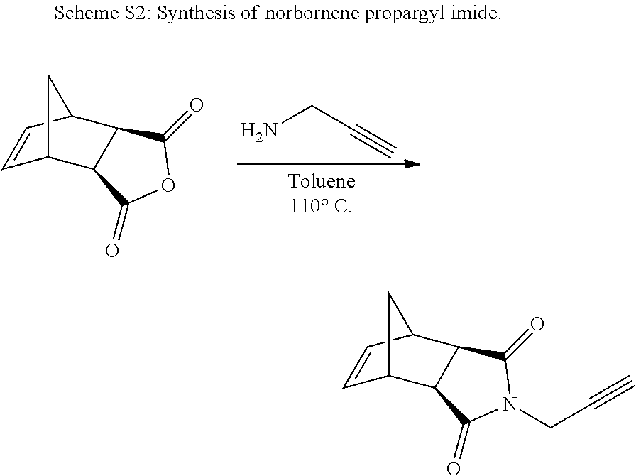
C1=CC2C3C(C1C2)C(=O)OC3=O.NCC#C.C1=CC2C3C(C1C2)C(=O)N(CC#C)C3=O
